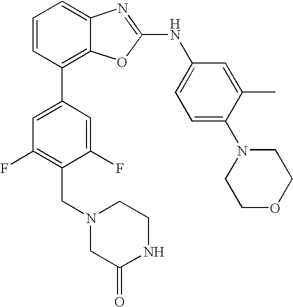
C1=CC(C2=CC(F)=C(CN3CC(=O)NCC3)C(F)=C2)=C2C(=C1)N=C(NC1=CC=C(N3CCOCC3)C(C)=C1)O2
